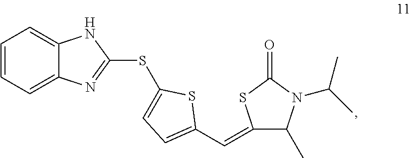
C(C1=CC=C(SC2=NC3=CC=CC=C3N2)S1)=C1C(C)N(C(C)C)C(=O)S1
